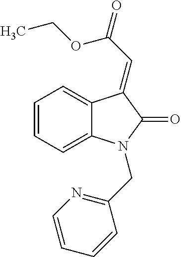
C1=CC=C2C(=C1)C(=CC(=O)OCC)C(=O)N2CC1=NC=CC=C1
